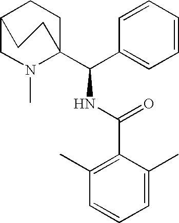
C1=CC(C(C23CCC(CN2C)CC3)NC(C2=C(C)C=CC=C2C)=O)=CC=C1
